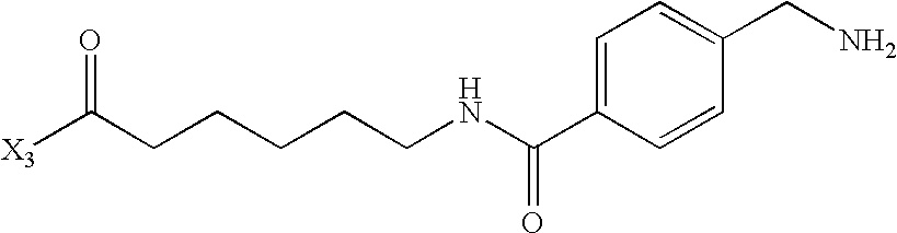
C1=CC(C(NCCCCCC([X3])=O)=O)=CC=C1CN
